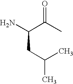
C(CC(C)C)(C(C)=O)N
